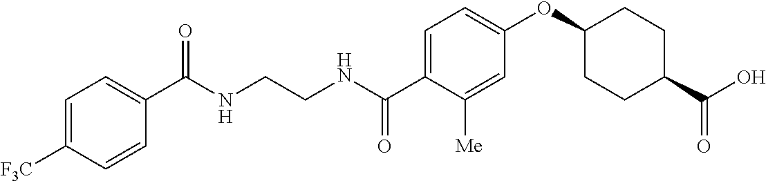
C1(C(NCCNC(C2=CC=C(OC3CCC(C(O)=O)CC3)C=C2[Me])=O)=O)=CC=C([F3C])C=C1
